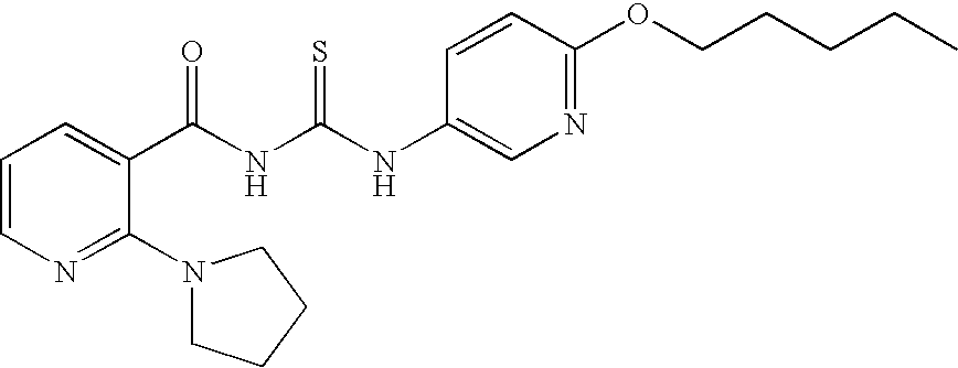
N(C(NC(C1=CC=CN=C1N1CCCC1)=O)=S)C1=CN=C(OCCCCC)C=C1
